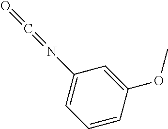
O=C=NC1=CC=CC(OC)=C1
